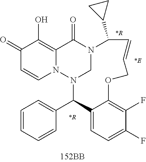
C1(=O)C=CN2C(=C1O)C(=O)N1CN2C(C2=CC=CC=C2)C2=CC=C(F)C(F)=C2OCC=CC1C1CC1.[*R].[*R].[*E]
